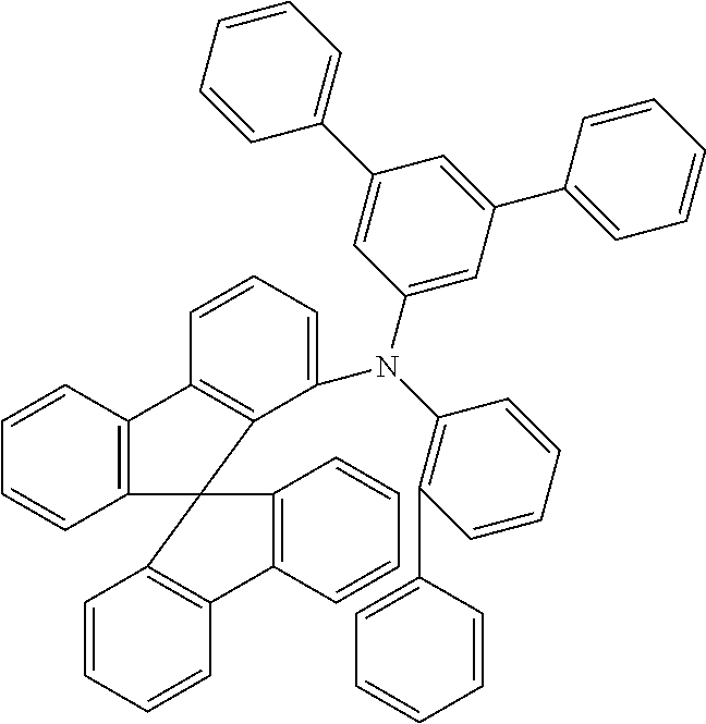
C1=CC=CC2=C1C1(C3=C2C=CC=C3)C2=C(C=CC=C2)C2=C1C(N(C1=C(C3=CC=CC=C3)C=CC=C1)C1=CC(C3=CC=CC=C3)=CC(C3=CC=CC=C3)=C1)=CC=C2
